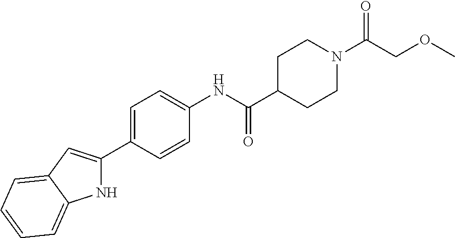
C(OC)C(N1CCC(C(NC2=CC=C(C3=CC4=CC=CC=C4N3)C=C2)=O)CC1)=O
